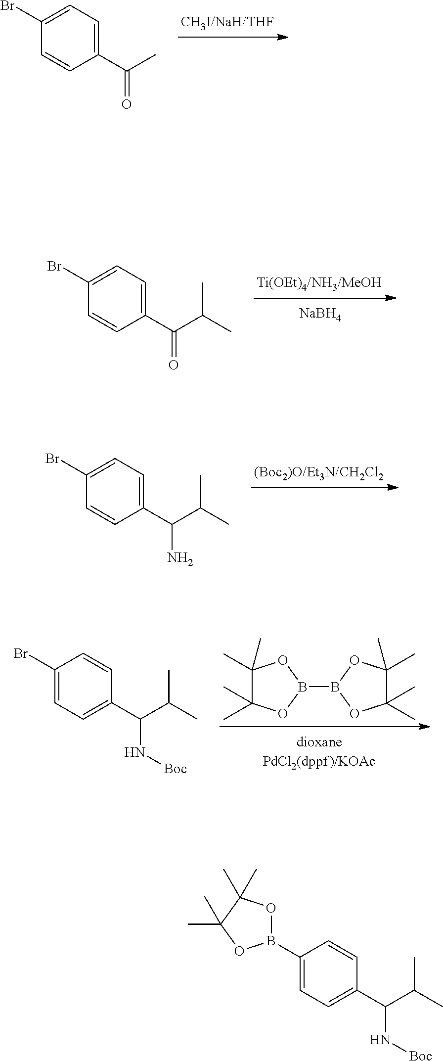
C1(Br)=CC=C(C(=O)C)C=C1.C1(Br)=CC=C(C(=O)C(C)C)C=C1.[NaBH4].C1(Br)=CC=C(C(N)C(C)C)C=C1.C1(C)(C)C(C)(C)OB(B2OC(C)(C)C(C)(C)O2)O1.C1(Br)=CC=C(C(N[Boc])C(C)C)C=C1.C1(B2OC(C)(C)C(C)(C)O2)=CC=C(C(N[Boc])C(C)C)C=C1
